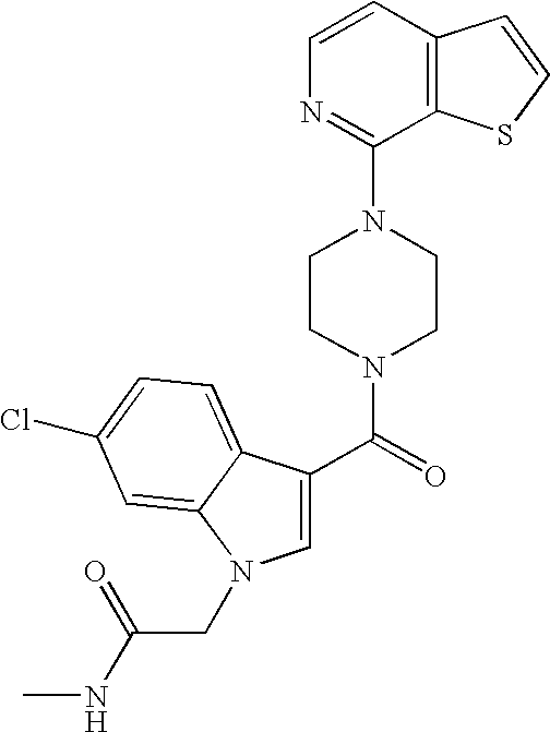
C1=CC2=C(C(N3CCN(C(=O)C4=CN(CC(NC)=O)C5=CC(Cl)=CC=C45)CC3)=N1)SC=C2
